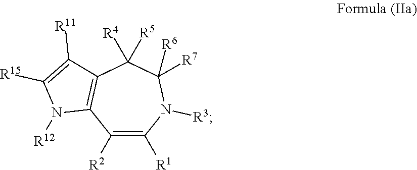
C1([R2])=C([R1])N([R3])C([R6])([R7])C([R4])([R5])C2=C1N([R12])C([R15])=C2[R11]
